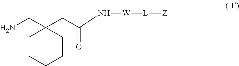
C1CCCCC1(CC(N[W][L][Z])=O)CN
